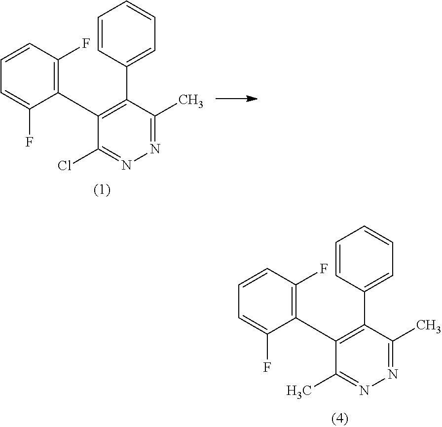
C1=CC(F)=C(C2=C(C3=CC=CC=C3)C(C)=NN=C2C)C(F)=C1.C1=CC(F)=C(C2=C(C3=CC=CC=C3)C(C)=NN=C2Cl)C(F)=C1
